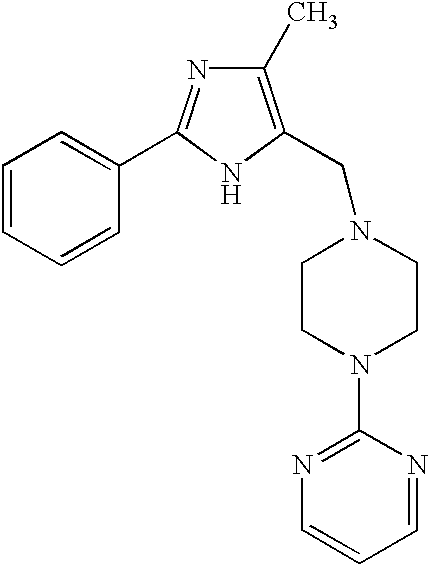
C1=CC=CC=C1C1=NC(C)=C(CN2CCN(C3=NC=CC=N3)CC2)N1
